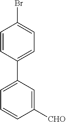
C1=CC(C2=CC=CC([CHO])=C2)=CC=C1Br
